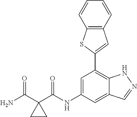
C12=C(C=CC=C1)C=C(C1=C3C(=CC(NC(=O)C4(C(N)=O)CC4)=C1)C=NN3)S2
